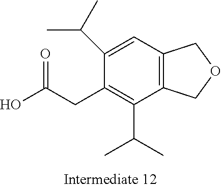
C12=C(C=C(C(C)C)C(CC(O)=O)=C1C(C)C)COC2
